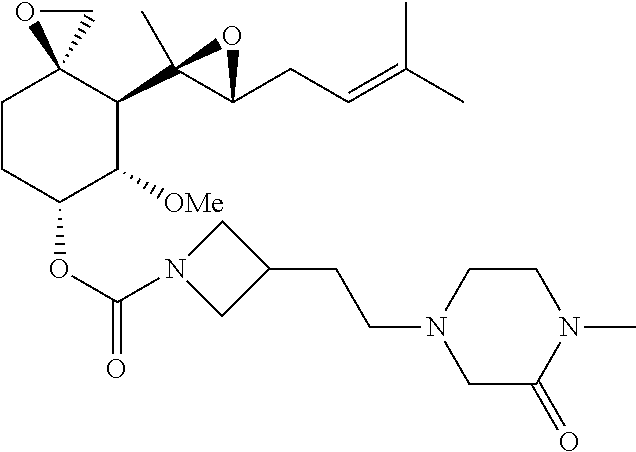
C1CC(OC(=O)N2CC(CCN3CC(=O)N(C)CC3)C2)C([OMe])C(C2(C)C(CC=C(C)C)O2)C12CO2
